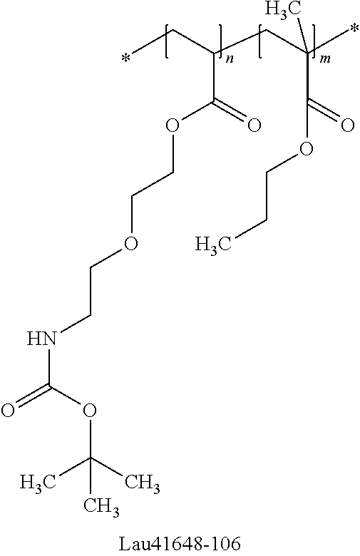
O=C(OC(C)(C)C)NCCOCCOC(C(CC)CC(C)(C(OCCC)=O)C)=O
